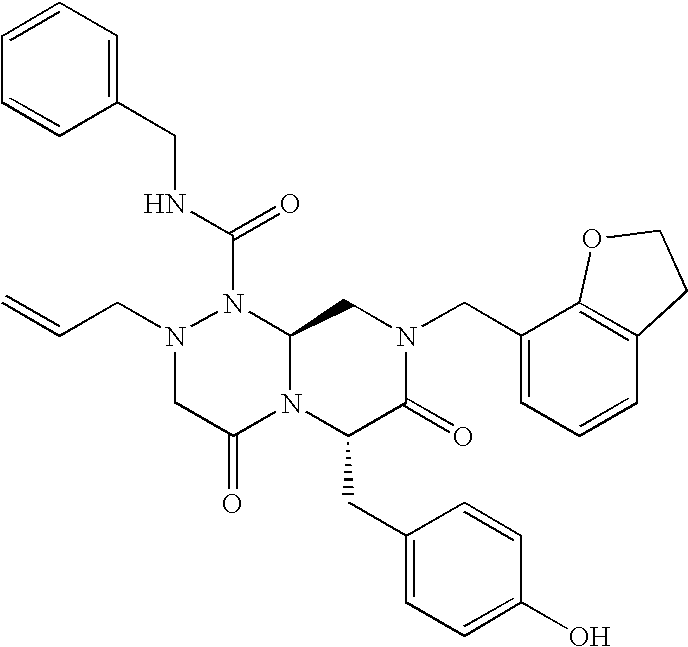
N(C(=O)N1N(CC=C)CC(=O)N2C1CN(CC1=CC=CC3=C1OCC3)C(=O)C2CC1=CC=C(O)C=C1)CC1=CC=CC=C1
